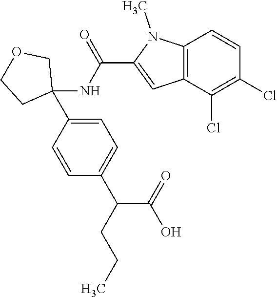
C12=C(C(Cl)=C(Cl)C=C1)C=C(C(NC1(C3=CC=C(C(CCC)C(=O)O)C=C3)COCC1)=O)N2C
